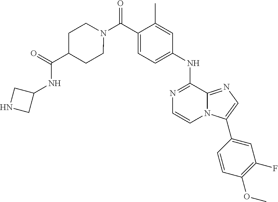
N1=C(NC2=CC=C(C(N3CCC(C(=O)NC4CNC4)CC3)=O)C(C)=C2)C2=NC=C(C3=CC(F)=C(OC)C=C3)N2C=C1
